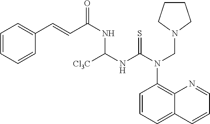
C1(N(C(NC(NC(C=CC2=CC=CC=C2)=O)[Cl3C])=S)CN2CCCC2)=C2C(=CC=C1)C=CC=N2
